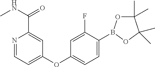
N1=CC=C(OC2=CC=C(B3OC(C)(C)C(C)(C)O3)C(F)=C2)C=C1C(NC)=O
